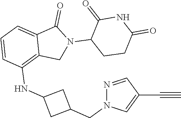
N1=CC(C#C)=CN1CC1CC(NC2=C3C(=CC=C2)C(=O)N(C2CCC(=O)NC2=O)C3)C1
